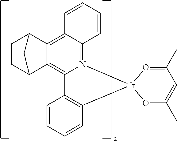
C1=CC=CC2=C1C1=C3C4CCC(C3=C3C(=N1[Ir]21O=C(C)C=C(C)O1)C=CC=C3)C4
